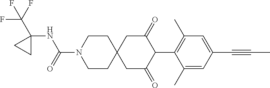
C1CN(C(=O)NC2(C(F)(F)F)CC2)CCC12CC(=O)C(C1=C(C)C=C(C#CC)C=C1C)C(=O)C2
